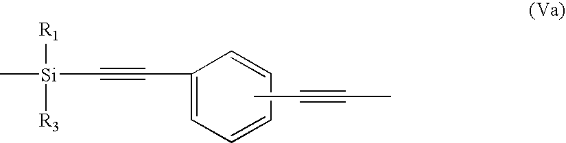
C[Si]([R1])([R3])C#CC1=CC=CC=C1.CC#CC
